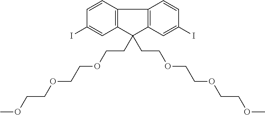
C1=CC2=C(C=C1I)C(CCOCCOCCOC)(CCOCCOCCOC)C1=C2C=CC(I)=C1
